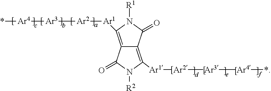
C12=C([Ar1][Ar2][Ar3][Ar4]*)N([R1])C(=O)C1=C([Ar1][Ar2][Ar3][Ar4]*)N([R2])C2=O
